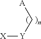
[X][Y]C[A]
